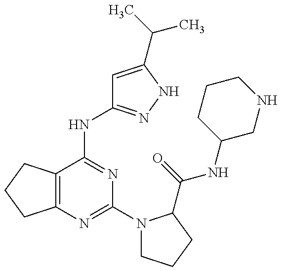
C12=C(C(NC3=NNC(C(C)C)=C3)=NC(N3CCCC3C(=O)NC3CNCCC3)=N1)CCC2
